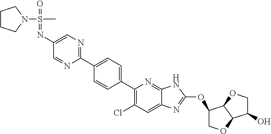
C1=C(N=S(=O)(C)N2CCCC2)C=NC(C2=CC=C(C3=C(Cl)C=C4C(=N3)NC(OC3COC5C3OCC5O)=N4)C=C2)=N1
